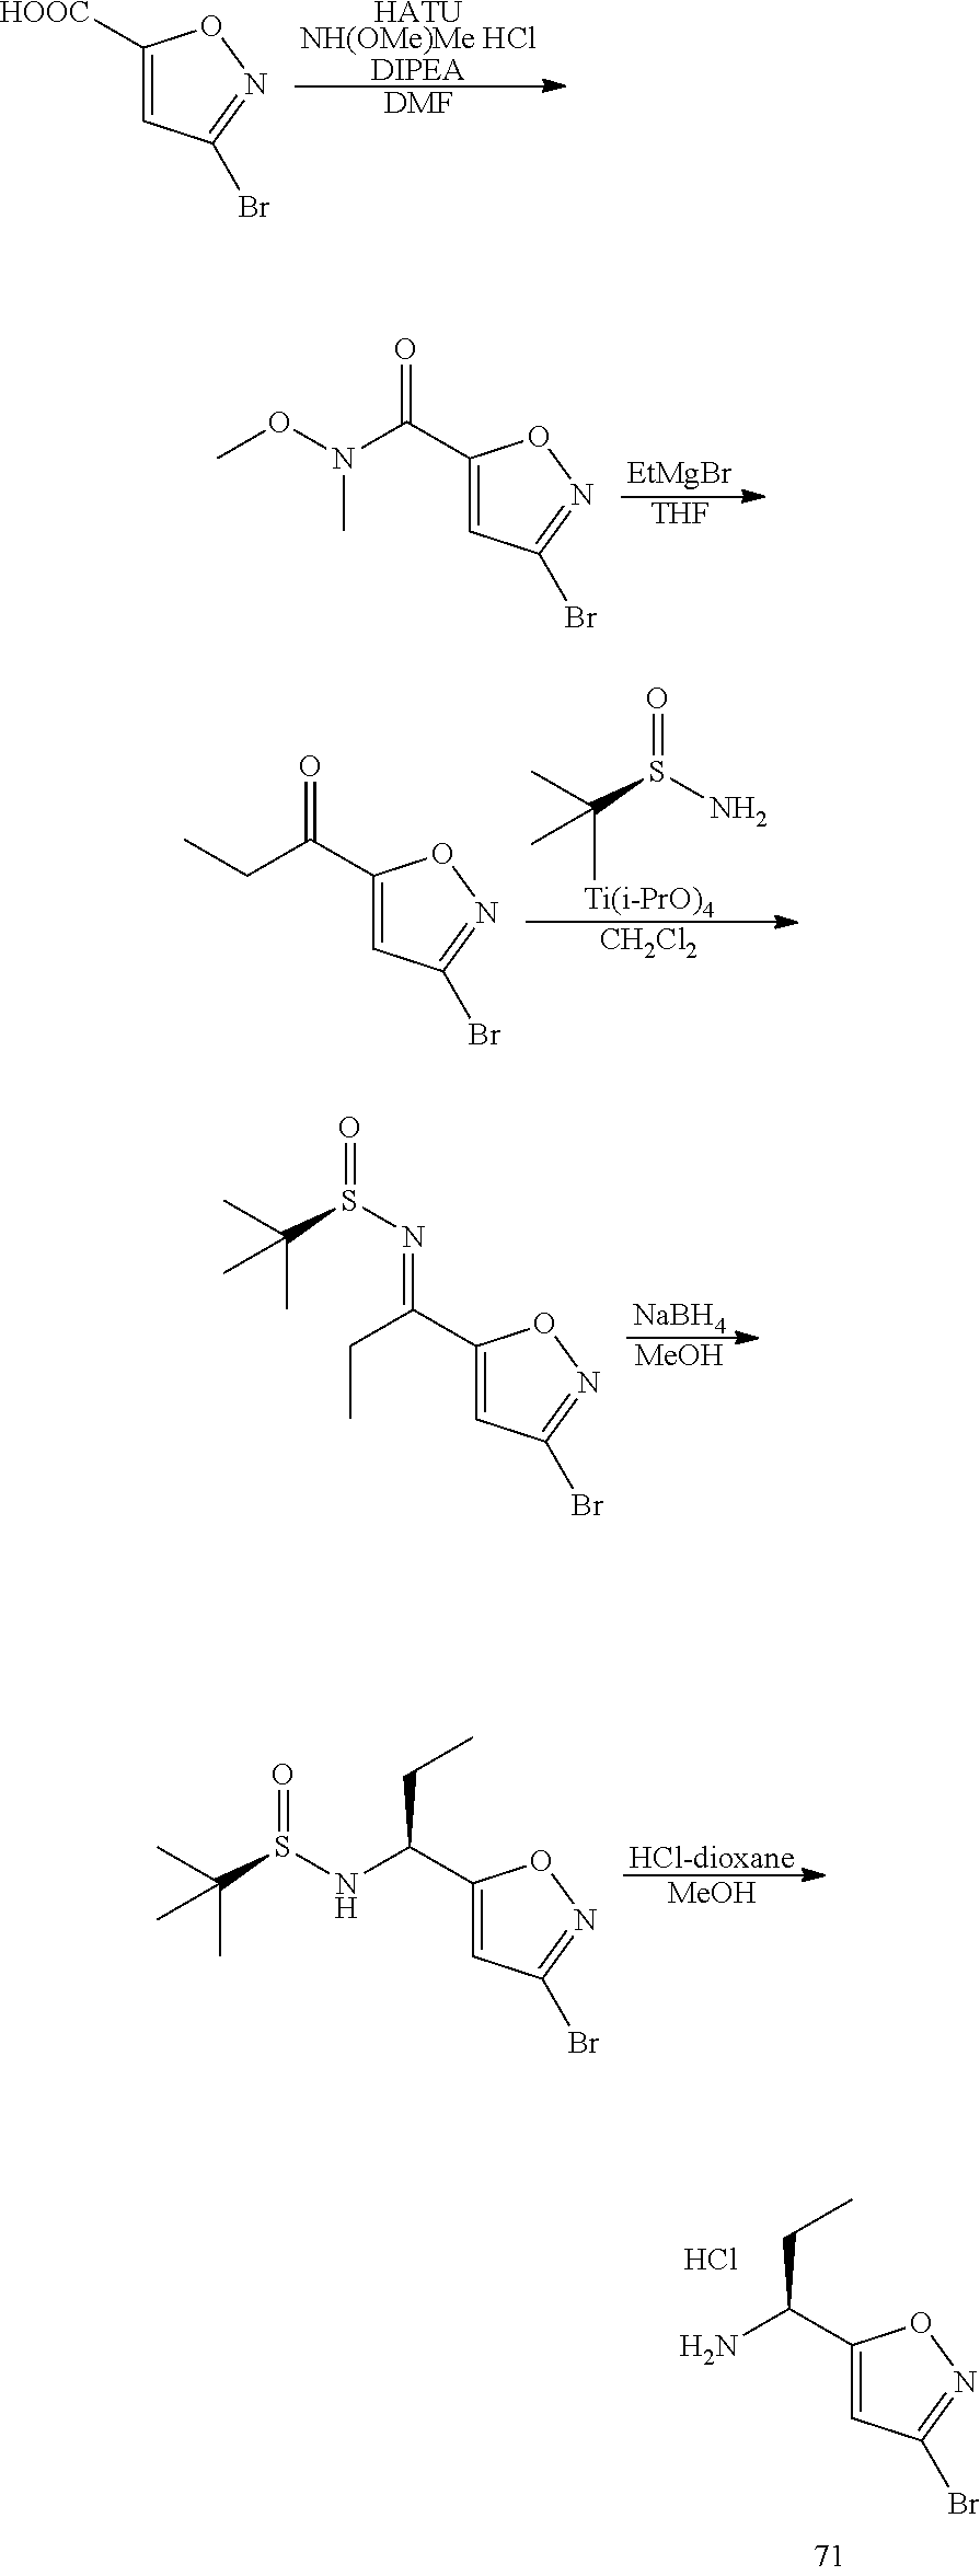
C1(C(N)CC)=CC(Br)=NO1.Cl.[HATUNH(OMe)Me HClDIPEA].[DMF].C1([HOOC])=CC(Br)=NO1.[EtMgBr].[THF].C1(C(N(OC)C)=O)=CC(Br)=NO1.[Ti(i-PrO)4].[CH2Cl2].S(=O)(C(C)(C)C)N.C1(C(CC)=O)=CC(Br)=NO1.[NaBH4].[MeOH].C1(C(CC)=NS(=O)C(C)(C)C)=CC(Br)=NO1.[HCl-dioxane].[MeOH].C1(C(NS(C(C)(C)C)=O)CC)=CC(Br)=NO1
